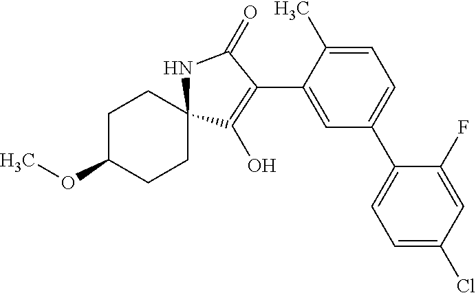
C1C(OC)CCC2(C1)C(O)=C(C1=CC(C3=CC=C(Cl)C=C3F)=CC=C1C)C(=O)N2
